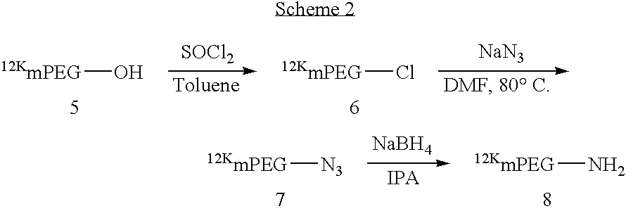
[12KmPEG]O.[SOCl2].[12KmPEG]Cl.[NaN3].[12KmPEG][N3].[12KmPEG]N.[NaBH4]
